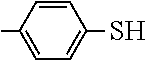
C1=CC(C)=CC=C1S
